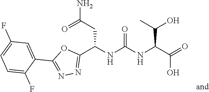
C1(C2=NN=C(C(NC(NC(C(=O)O)C(O)C)=O)CC(N)=O)O2)=CC(F)=CC=C1F
